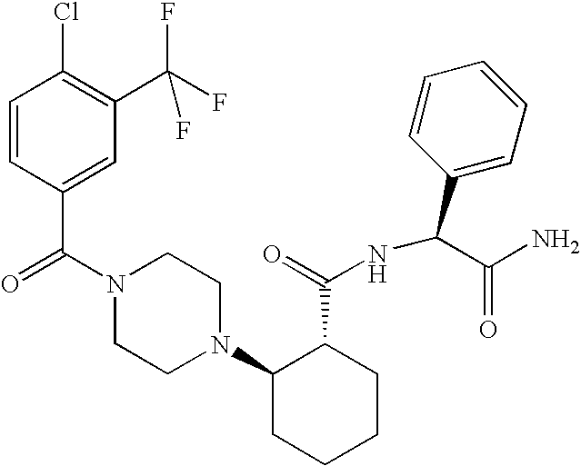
C(N1CCN(C2CCCCC2C(=O)NC(C2=CC=CC=C2)C(N)=O)CC1)(=O)C1=CC(C(F)(F)F)=C(Cl)C=C1
